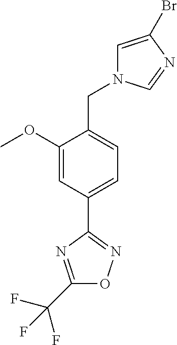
C1(OC)=CC(C2=NOC(C(F)(F)F)=N2)=CC=C1CN1C=C(Br)N=C1
